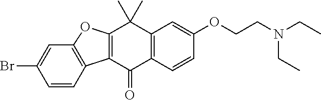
C12=C(C(=O)C3=C(C1(C)C)C=C(OCCN(CC)CC)C=C3)C1=C(O2)C=C(Br)C=C1
